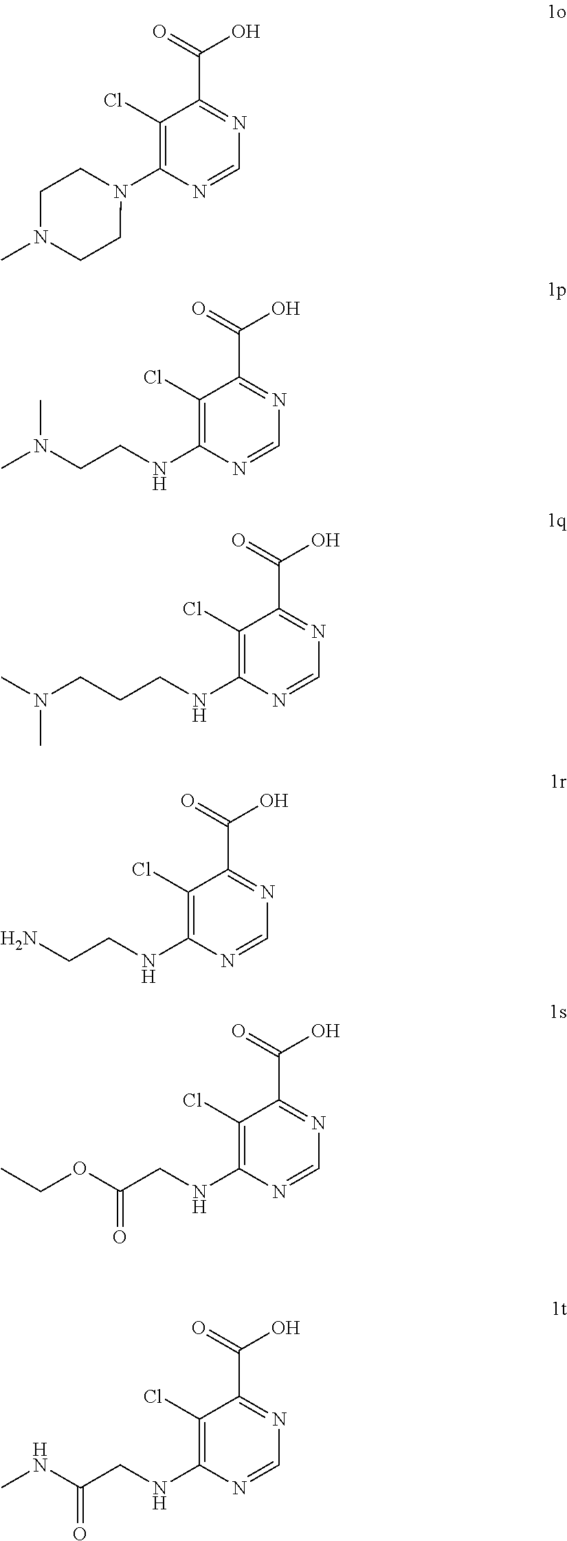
C1(Cl)=C(N2CCN(C)CC2)N=CN=C1C(=O)O.C1(Cl)=C(NCCN(C)C)N=CN=C1C(=O)O.C1(Cl)=C(NCCCN(C)C)N=CN=C1C(=O)O.C1(Cl)=C(NCCN)N=CN=C1C(=O)O.C1(Cl)=C(NCC(OCC)=O)N=CN=C1C(=O)O.C1(Cl)=C(NCC(NC)=O)N=CN=C1C(=O)O
